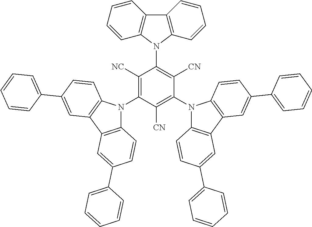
C1=CC2=C(C=C1)N(C1=C([CN])C(N3C4=C(C5=C3C=CC(C3=CC=CC=C3)=C5)C=C(C3=CC=CC=C3)C=C4)=C([CN])C(N3C4=C(C5=C3C=CC(C3=CC=CC=C3)=C5)C=C(C3=CC=CC=C3)C=C4)=C1[NC])C1=C2C=CC=C1
